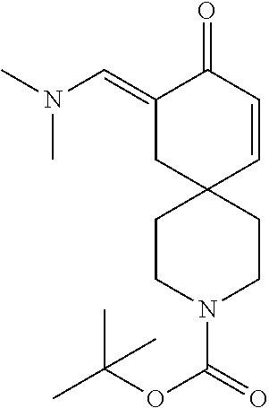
C1(=CN(C)C)CC2(C=CC1=O)CCN(C(=O)OC(C)(C)C)CC2
